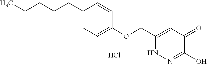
C1(OCC2=CC(=O)C(O)=NN2)=CC=C(CCCCC)C=C1.Cl
